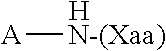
[A][N-(Xaa)].[H]
